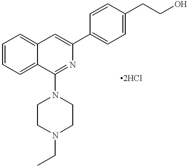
C12=CC=CC=C1C(N1CCN(CC)CC1)=NC(C1=CC=C(CCO)C=C1)=C2
